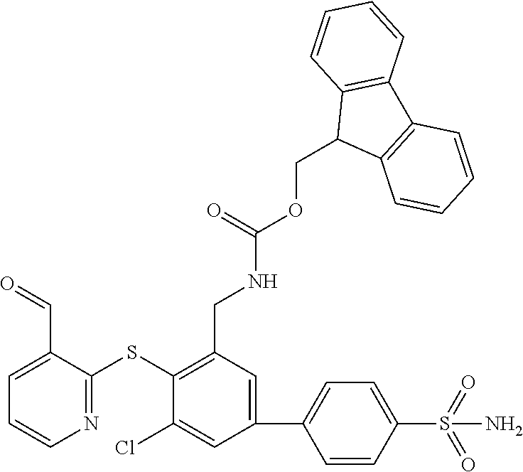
C1(SC2=NC=CC=C2C=O)=C(CNC(OCC2C3=C(C4=C2C=CC=C4)C=CC=C3)=O)C=C(C2=CC=C(S(N)(=O)=O)C=C2)C=C1Cl
